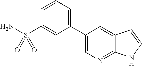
C1(C2=CN=C3C(=C2)C=CN3)=CC=CC(S(N)(=O)=O)=C1
